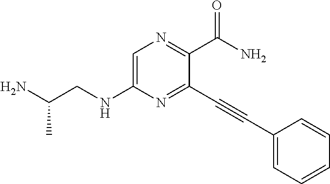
C1=C(NCC(N)C)N=C(C#CC2=CC=CC=C2)C(C(N)=O)=N1
